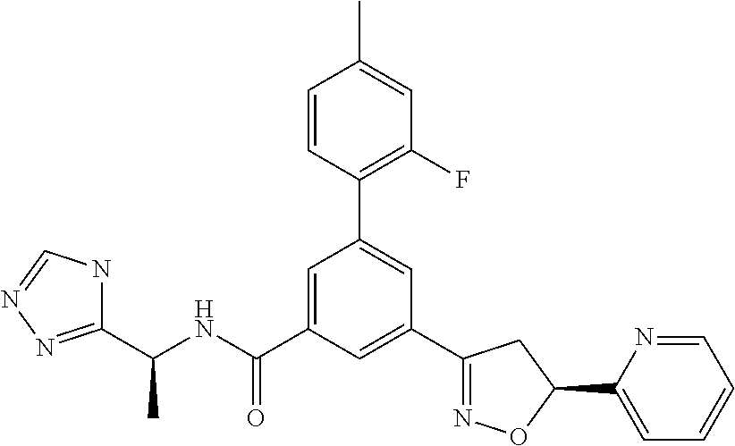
C1=CC(C2=CC(C3=NOC(C4=CC=CC=N4)C3)=CC(C(NC(C)C3=NN=CN3)=O)=C2)=C(F)C=C1C
